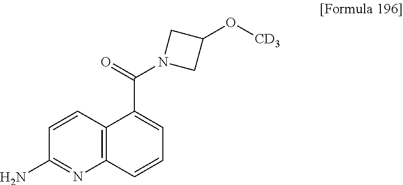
C12=C(C=CC(N)=N1)C(C(=O)N1CC(O[CD3])C1)=CC=C2
